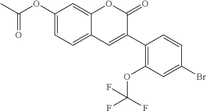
C1(OC(C)=O)=CC=C2C(=C1)OC(=O)C(C1=C(OC(F)(F)F)C=C(Br)C=C1)=C2
